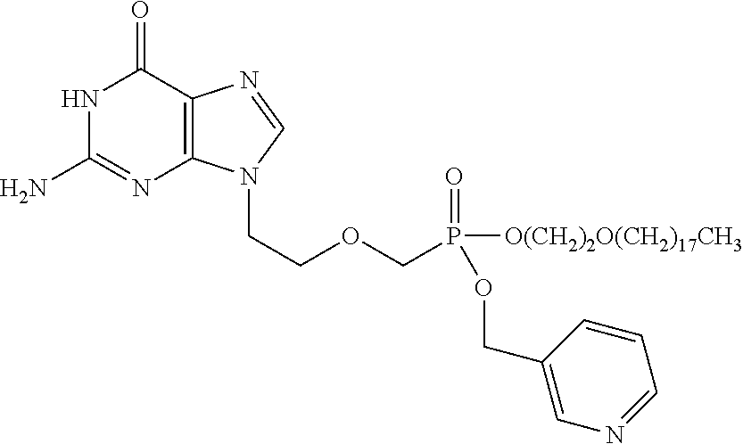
N1C(N)=NC2=C(C1=O)N=CN2CCOCP(=O)([O(CH2)2O(CH2)17CH3])OCC1=CN=CC=C1
